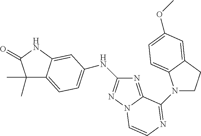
C1(C)(C)C2=CC=C(NC3=NN4C(=N3)C(N3CCC5=CC(OC)=CC=C35)=NC=C4)C=C2NC1=O
